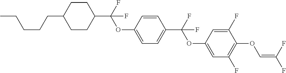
C1CC(C(F)(OC2=CC=C(C(F)(OC3=CC(F)=C(OC=C(F)F)C(F)=C3)F)C=C2)F)CCC1CCCCC
